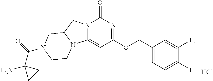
N12C(=CC(OCC3=CC=C(F)C(F)=C3)=NC1=O)N1C(C2)CN(C(C2(N)CC2)=O)CC1.Cl
